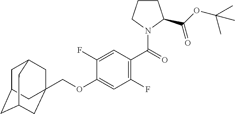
C1C2CC3CC(COC4=CC(F)=C(C(=O)N5C(C(OC(C)(C)C)=O)CCC5)C=C4F)(CC1C3)C2
